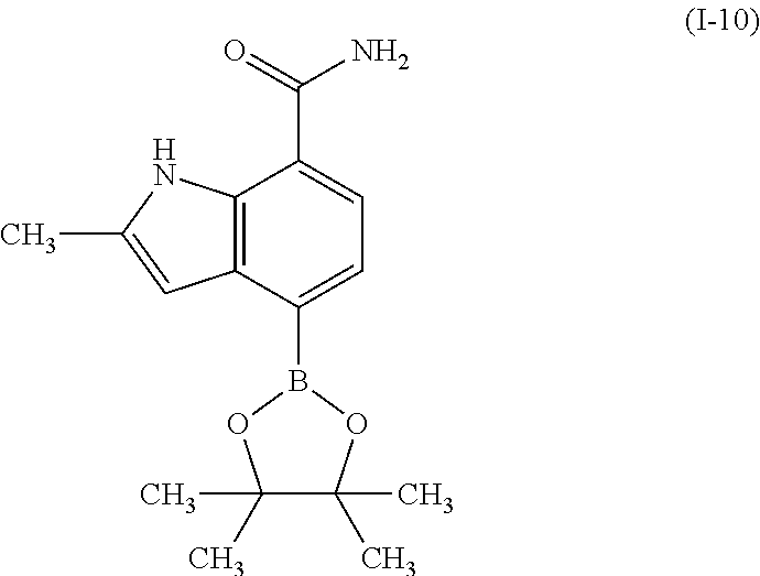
C1=C(B2OC(C)(C)C(C)(C)O2)C2=C(C(C(=O)N)=C1)NC(C)=C2
